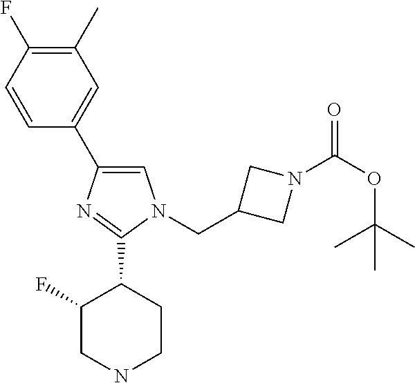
C1(C2=CC(C)=C(F)C=C2)=CN(CC2CN(C(OC(C)(C)C)=O)C2)C(C2C(F)CNCC2)=N1
